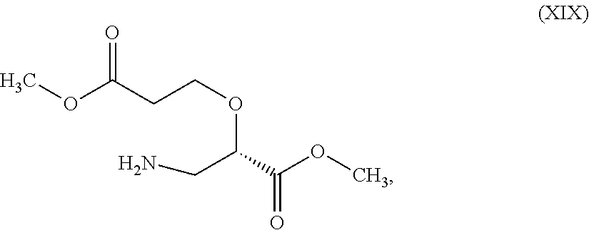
C(C(=O)OC)(CN)OCCC(OC)=O
